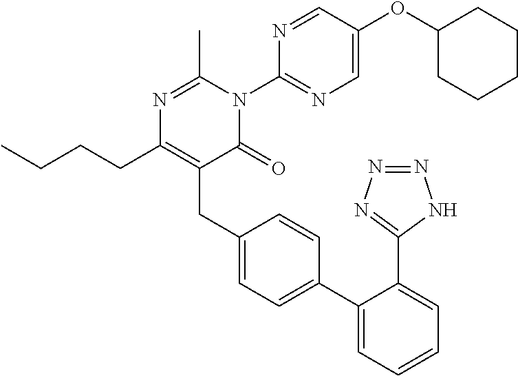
C1(C2=CC=C(CC3=C(CCCC)N=C(C)N(C4=NC=C(OC5CCCCC5)C=N4)C3=O)C=C2)=CC=CC=C1C1=NN=NN1
